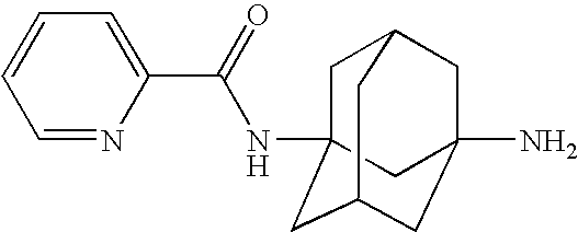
C1C2(NC(C3=CC=CC=N3)=O)CC3CC(N)(CC1C3)C2
